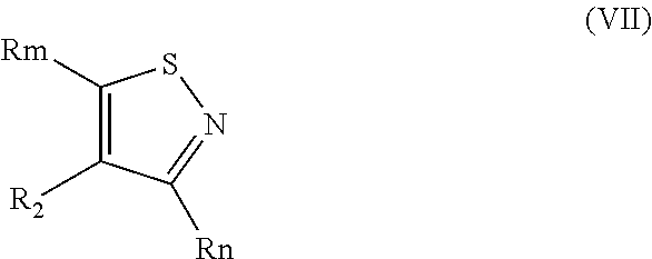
C1([Rm])=C([R2])C([Rn])=NS1
